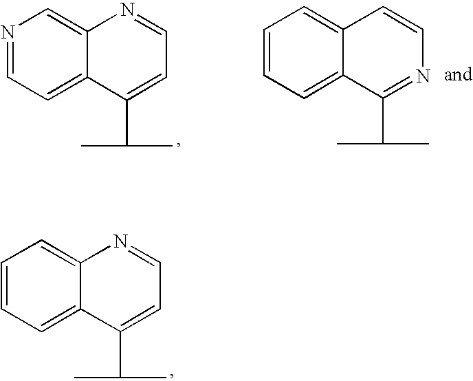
C1=CC=C2C(=C1)N=CC=C2C(C)C.N1=CC=C2C(=C1)N=CC=C2C(C)C.C1=CC=C2C(=C1)C=CN=C2C(C)C
